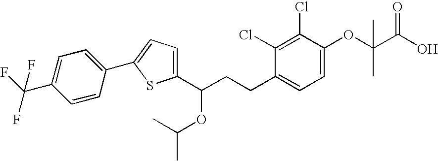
C1=CC(C2=CC=C(C(CCC3=CC=C(OC(C(O)=O)(C)C)C(Cl)=C3Cl)OC(C)C)S2)=CC=C1C(F)(F)F
